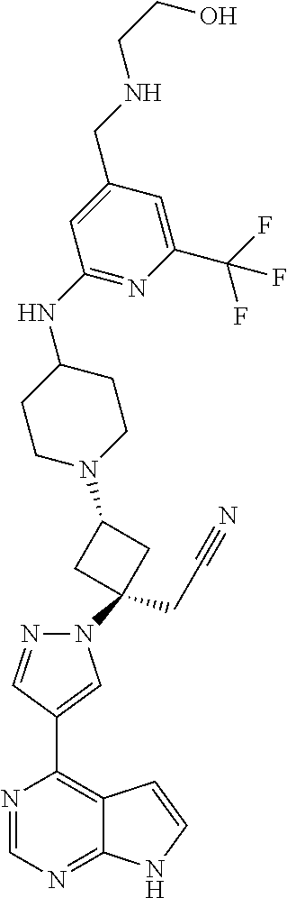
N1=CN=C2C(=C1C1=CN(C3(CC#N)CC(N4CCC(NC5=NC(C(F)(F)F)=CC(CNCCO)=C5)CC4)C3)N=C1)C=CN2
